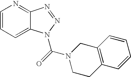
C1=CC=C2C(=N1)N=NN2C(=O)N1CCC2=C(C1)C=CC=C2
